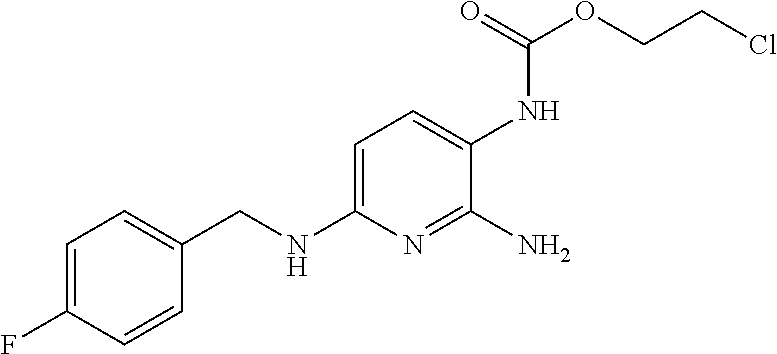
C1=C(F)C=CC(CNC2=CC=C(NC(OCCCl)=O)C(N)=N2)=C1
